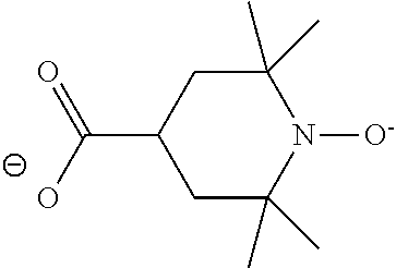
C1C(C)(C)N([O-])C(C)(C)CC1C([O-])=O
